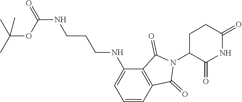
C1C(N2C(=O)C3=C(C2=O)C=CC=C3NCCCNC(=O)OC(C)(C)C)C(=O)NC(=O)C1
